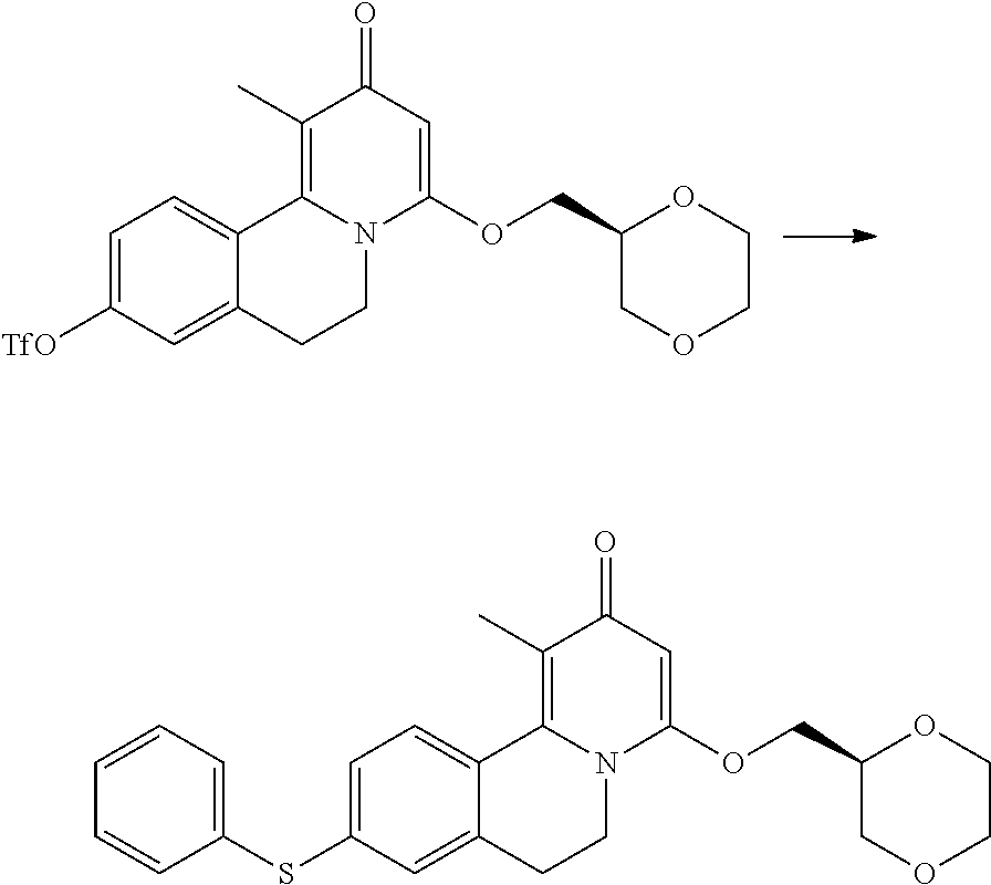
[TfO]C1=CC=C2C(=C1)CCN1C2=C(C)C(=O)C=C1OCC1OCCOC1.C1(SC2=CC=CC=C2)=CC=C2C(=C1)CCN1C2=C(C)C(=O)C=C1OCC1OCCOC1
